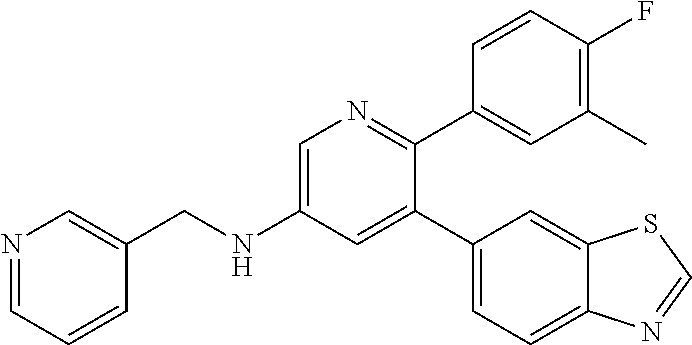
N1=CC=CC(CNC2=CN=C(C3=CC(C)=C(F)C=C3)C(C3=CC=C4C(=C3)SC=N4)=C2)=C1
